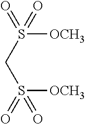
C(S(=O)(=O)[OCH3])S(=O)([OCH3])=O
